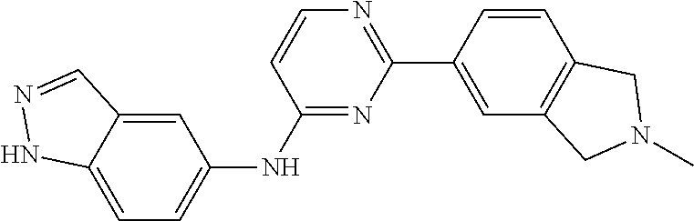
C1=CC(C2=NC=CC(NC3=CC=C4C(=C3)C=NN4)=N2)=CC2=C1CN(C)C2
